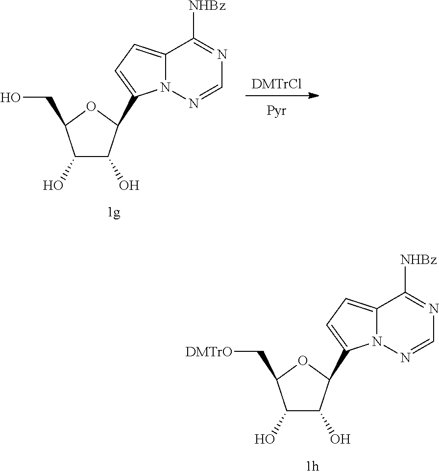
[DMTrCl].C1(O)C(O)C(C2=CC=C3N2N=CN=C3[NHBz])OC1CO.C1(O)C(O)C(C2=CC=C3N2N=CN=C3[NHBz])OC1C[DMTrO]
